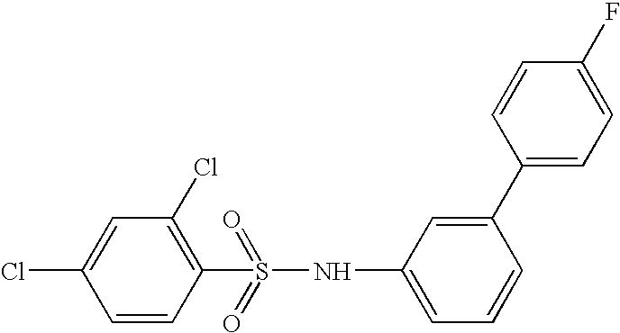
C1=CC(S(=O)(=O)NC2=CC=CC(C3=CC=C(F)C=C3)=C2)=C(Cl)C=C1Cl
